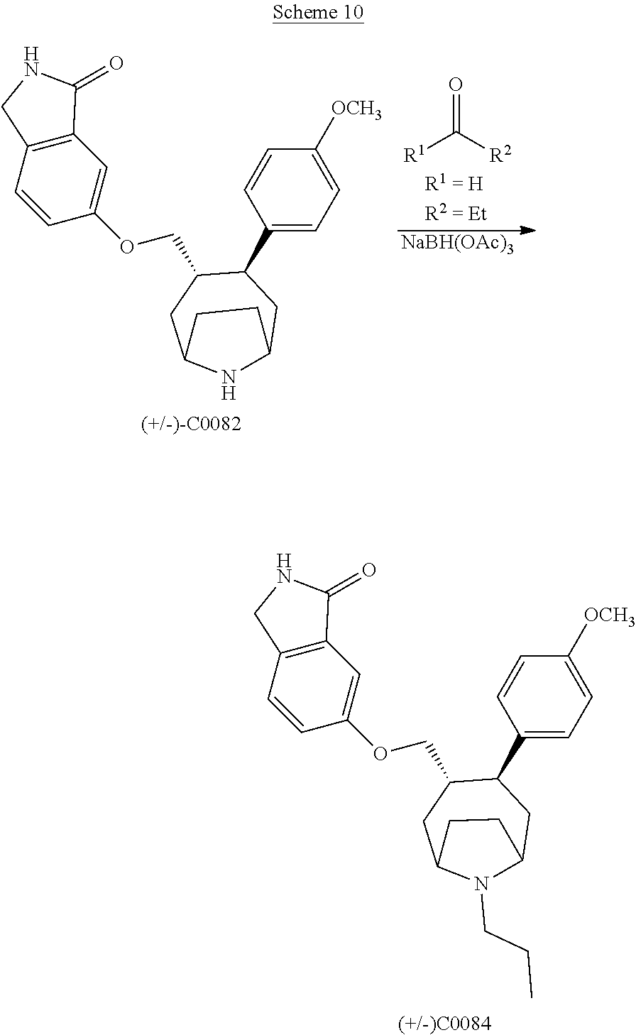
N1C2CC(C3=CC=C([OCH3])C=C3)C(COC3=CC4=C(C=C3)CNC4=O)CC1CC2.[R1]C([R2])=O.[NaBH(OAc)3].[(+/-)-C0082].N1(CCC)C2CC(C3=CC=C([OCH3])C=C3)C(COC3=CC4=C(C=C3)CNC4=O)CC1CC2.[(+/-)C0084]
